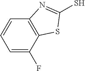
C1=C(F)C2=C(C=C1)N=C(S)S2
